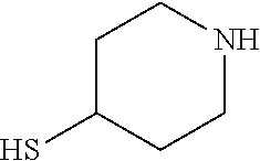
C1C(S)CCNC1
